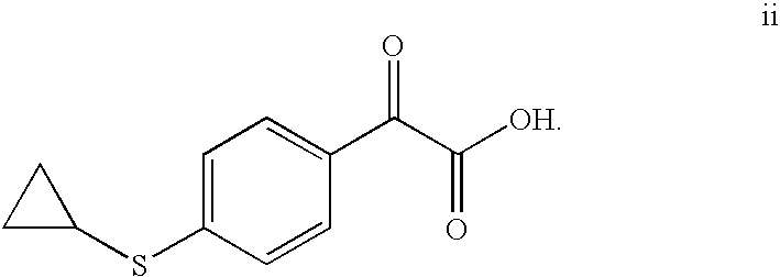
C1=C(SC2CC2)C=CC(C(C([OH])=O)=O)=C1
